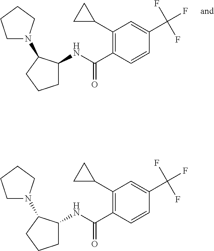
C1=CC(C(=O)NC2CCCC2N2CCCC2)=C(C2CC2)C=C1C(F)(F)F.C1=CC(C(=O)NC2CCCC2N2CCCC2)=C(C2CC2)C=C1C(F)(F)F
